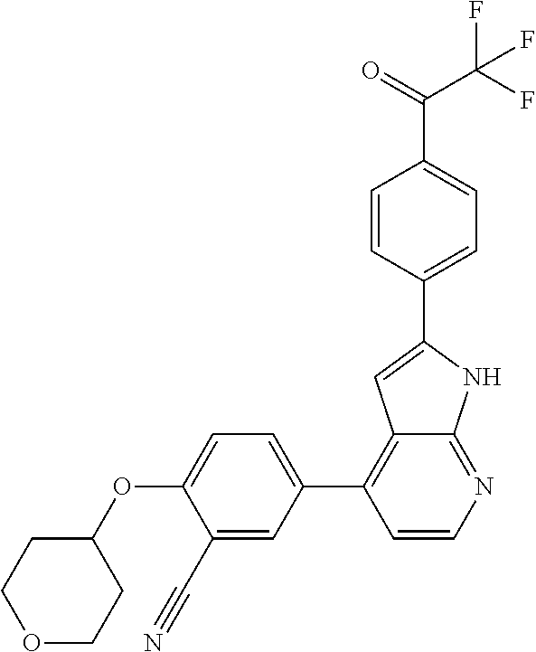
C1(C#N)=CC(C2=C3C(=NC=C2)NC(C2=CC=C(C(=O)C(F)(F)F)C=C2)=C3)=CC=C1OC1CCOCC1
